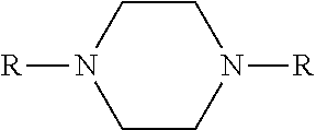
C1CN([R])CCN1[R]
